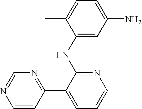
C1=C(N)C=C(NC2=NC=CC=C2C2=NC=NC=C2)C(C)=C1
